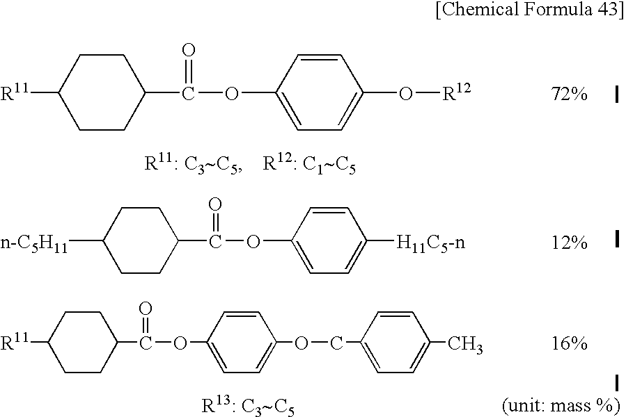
C1([R11])CCC(C(OC2=CC=C(O[R12])C=C2)=O)CC1.[72%].C1([n-C5H11])CCC(C(OC2=CC=C([H11C5-n])C=C2)=O)CC1.[12%].C1([R11])CCC(C(OC2=CC=C(OCC3=CC=C(C)C=C3)C=C2)=O)CC1.[16%]
